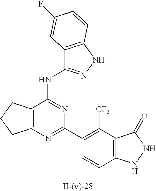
C12=C(N=C(C3=C([CF3])C4=C(C=C3)NNC4=O)N=C1NC1=NNC3=C1C=C(F)C=C3)CCC2
